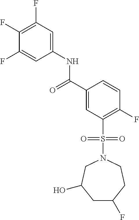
C1(F)=C(F)C=C(NC(C2=CC(S(N3CC(O)CC(F)CC3)(=O)=O)=C(F)C=C2)=O)C=C1F
